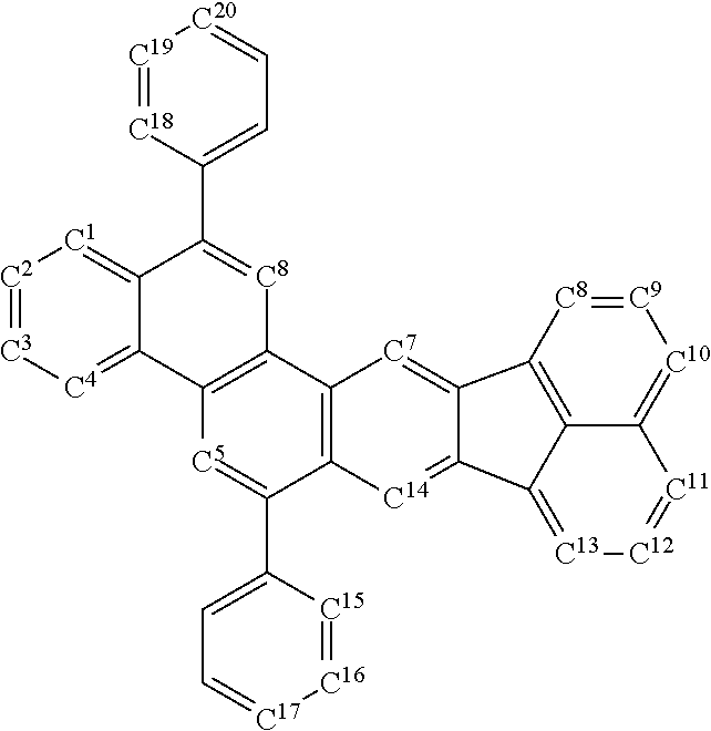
[C2]1=[C3][C4]=C2C(=[C1]1)C(C1=CC=[C20][C19]=[C18]1)=[C8]C1=C2[C5]=C(C2=CC=[C17][C16]=[C15]2)C2=C1[C7]=C1C(=[C14]2)C2=[C13][C12]=[C11]C3=[C10][C9]=[C8]C1=C32
